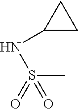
C1C(NS(=O)(C)=O)C1
